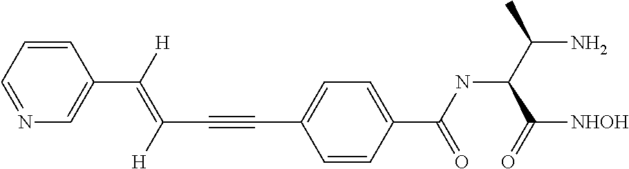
C1=CC=NC=C1C(=C(C#CC1=CC=C(C(NC(C(N)C)C([NHOH])=O)=O)C=C1)[H])[H]
